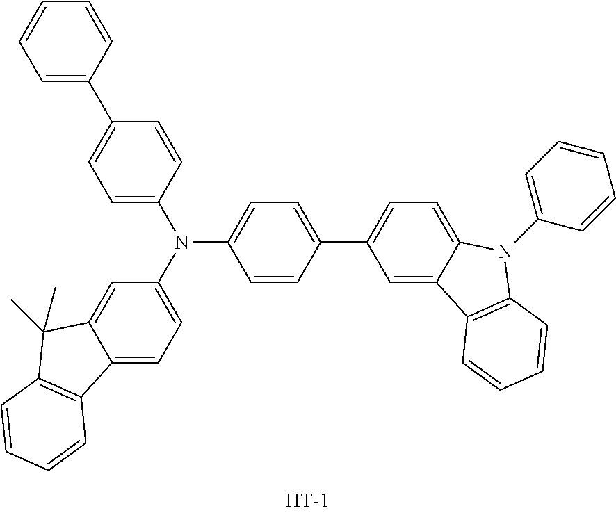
C1(C2=CC=C3C(=C2)C2=C(N3C3=CC=CC=C3)C=CC=C2)=CC=C(N(C2=CC=C3C(=C2)C(C)(C)C2=C3C=CC=C2)C2=CC=C(C3=CC=CC=C3)C=C2)C=C1
